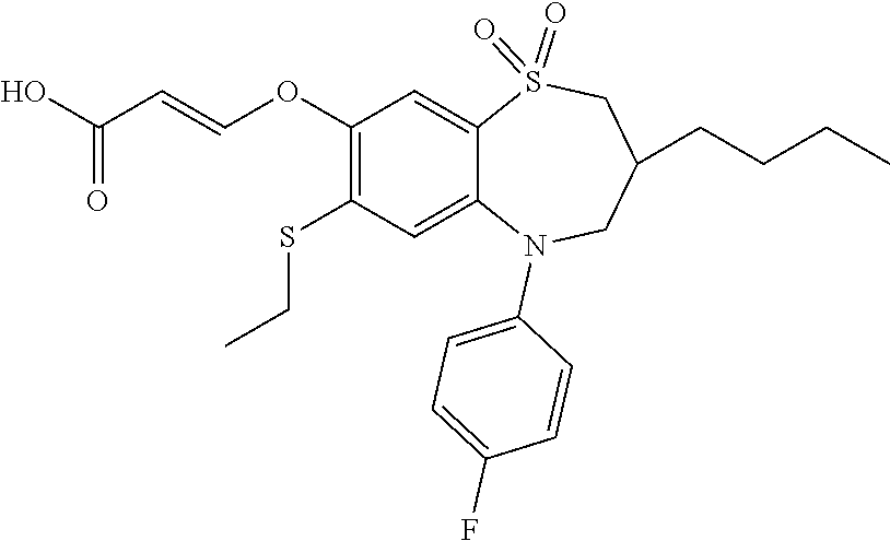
C1C(CCCC)CN(C2=CC=C(F)C=C2)C2=CC(SCC)=C(OC=CC(O)=O)C=C2S1(=O)=O
